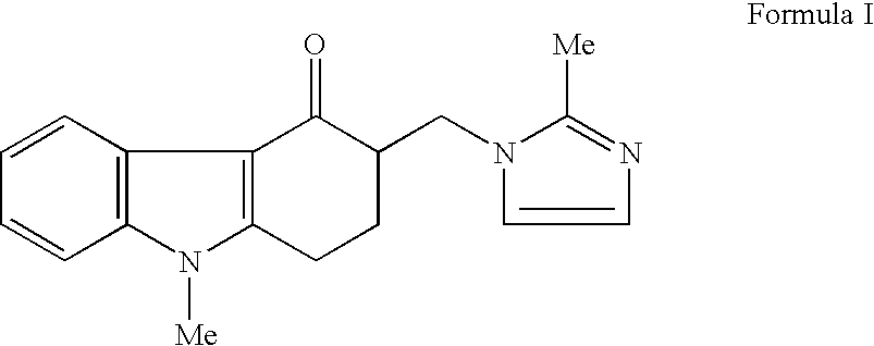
C12=C(C=CC=C1)C1=C(N2[Me])CCC(CN2C=CN=C2[Me])C1=O
